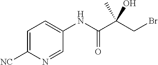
C(C(C(NC1=CC=C([NC])N=C1)=O)(O)C)Br
